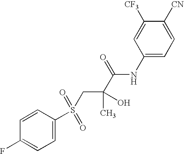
C1=C(S(CC(C(NC2=CC=C([CN])C([CF3])=C2)=O)(O)C)(=O)=O)C=CC(F)=C1
